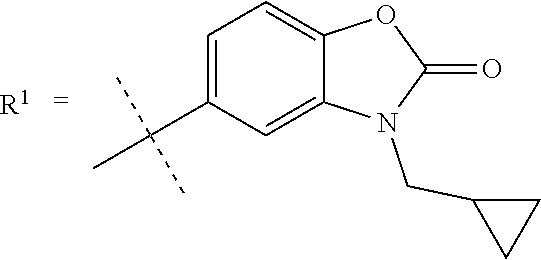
C1=C(C(C)(C)C)C=C2C(=C1)OC(=O)N2CC1CC1.[R1]
